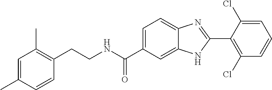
C1=C(C)C=CC(CCNC(C2=CC=C3C(=C2)NC(C2=C(Cl)C=CC=C2Cl)=N3)=O)=C1C
